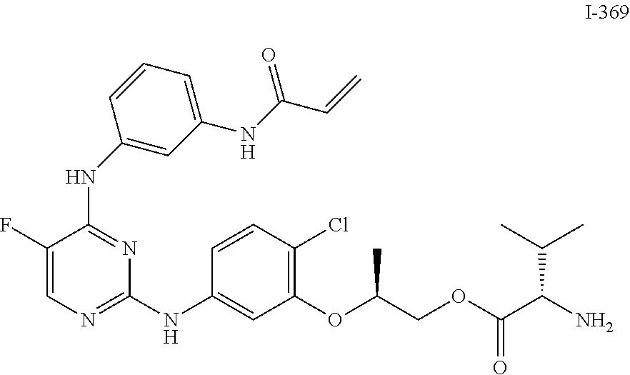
C1=CC(Cl)=C(OC(COC(=O)C(N)C(C)C)C)C=C1NC1=NC=C(F)C(NC2=CC(NC(C=C)=O)=CC=C2)=N1
